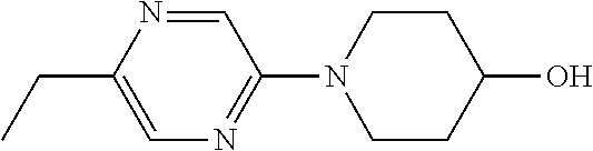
C1=NC(CC)=CN=C1N1CCC(O)CC1
